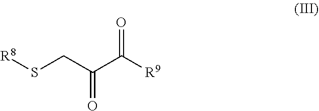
C(=O)(CS[R8])C(=O)[R9]
